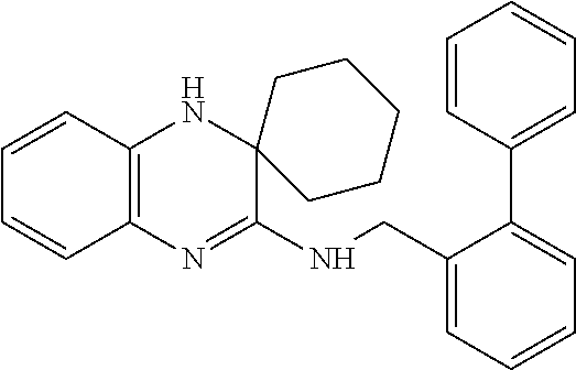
C1=CC2=C(C=C1)N=C(NCC1=CC=CC=C1C1=CC=CC=C1)C1(N2)CCCCC1
